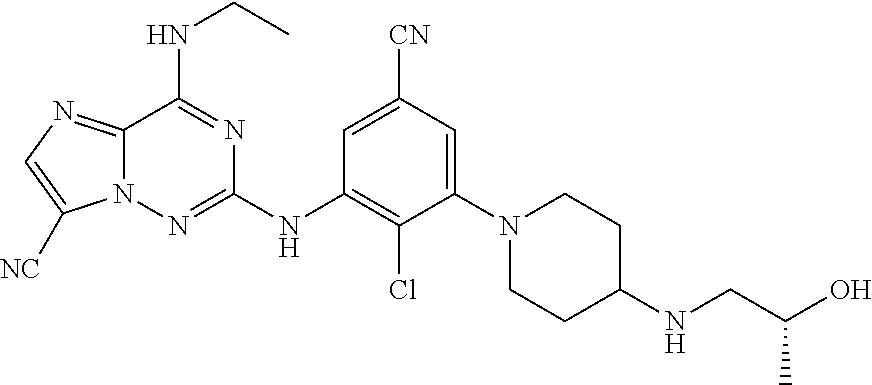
C12=NC=C([NC])N1N=C(NC1=C(Cl)C(N3CCC(NCC(O)C)CC3)=CC([CN])=C1)N=C2NCC
